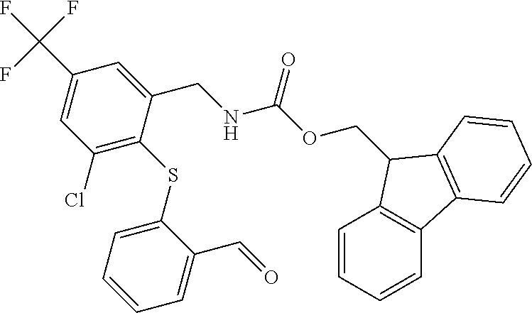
C1=CC=CC2=C1C(COC(NCC1=CC(C(F)(F)F)=CC(Cl)=C1SC1=CC=CC=C1C=O)=O)C1=C2C=CC=C1
